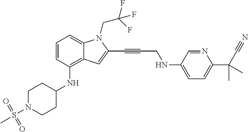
C1=CC(NC2CCN(S(C)(=O)=O)CC2)=C2C(=C1)N(CC(F)(F)F)C(C#CCNC1=CC=C(C(C#N)(C)C)N=C1)=C2
